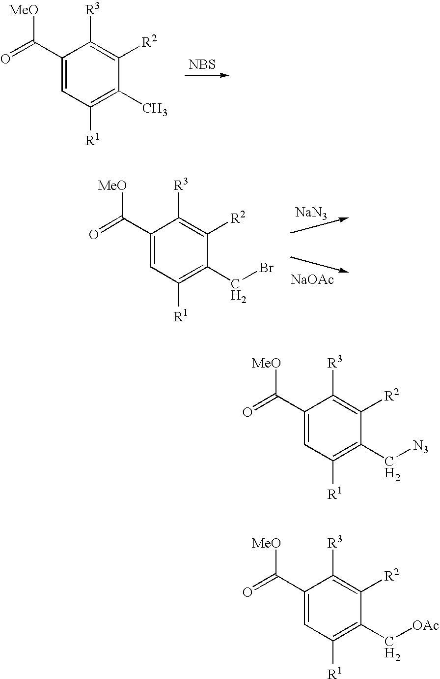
C1(C(=O)[MeO])=CC([R1])=C(C)C([R2])=C1[R3].[NBS].C1(C(=O)[MeO])=CC([R1])=C(CBr)C([R2])=C1[R3].[NaN3].[NaOAc].C1(C(=O)[MeO])=CC([R1])=C(C[N3])C([R2])=C1[R3].C1(C(=O)[MeO])=CC([R1])=C(C[OAc])C([R2])=C1[R3]
